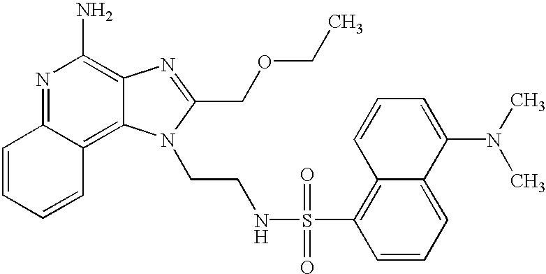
N1=C2C(=C3C(=C1N)N=C(COCC)N3CCNS(C1=C3C(=CC=C1)C(N(C)C)=CC=C3)(=O)=O)C=CC=C2
